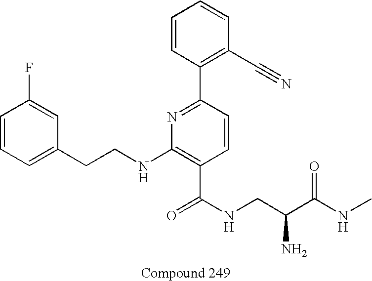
C1=CC=C(CCNC2=C(C(NCC(N)C(NC)=O)=O)C=CC(C3=C(C#N)C=CC=C3)=N2)C=C1F
